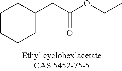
C1CCCC(CC(OCC)=O)C1
